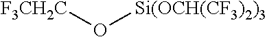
[F3CH2C]O[Si(OCH(CF3)2)3]
